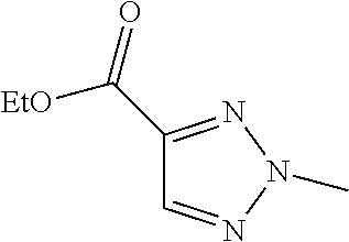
C1(C(=O)[EtO])=NN(C)N=C1
